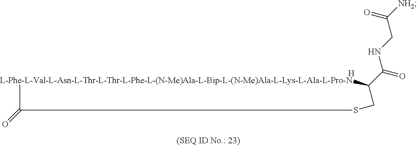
[L-Phe-L-Val-L-Asn-L-Thr-L-Thr-L-Phe-L-(N-Me)Ala-L-Bip-L-(N-Me)Ala-L-Lys-L-Ala-L-Pro-N]1C(C(=O)NCC([NH2])=O)CSC1=O.[H]
